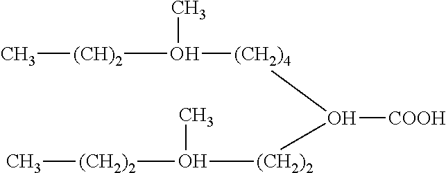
[(CH)2](O([(CH2)4]O([COOH])[(CH2)2]O([(CH2)2]C)C)C)C
